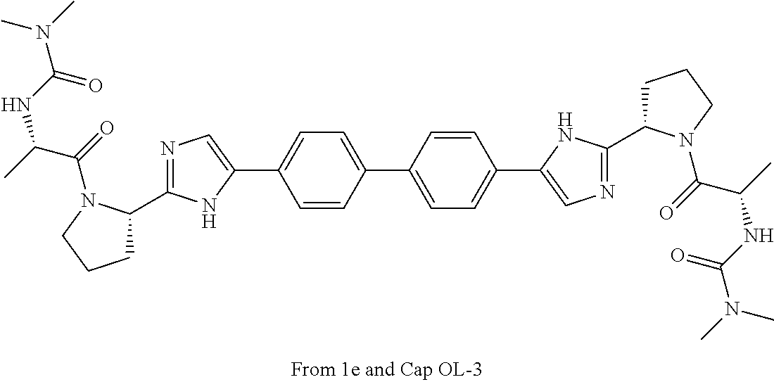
C1(C2=CC=C(C3=CN=C(C4CCCN4C(=O)C(NC(N(C)C)=O)C)N3)C=C2)=CC=C(C2=CN=C(C3CCCN3C(=O)C(NC(N(C)C)=O)C)N2)C=C1
